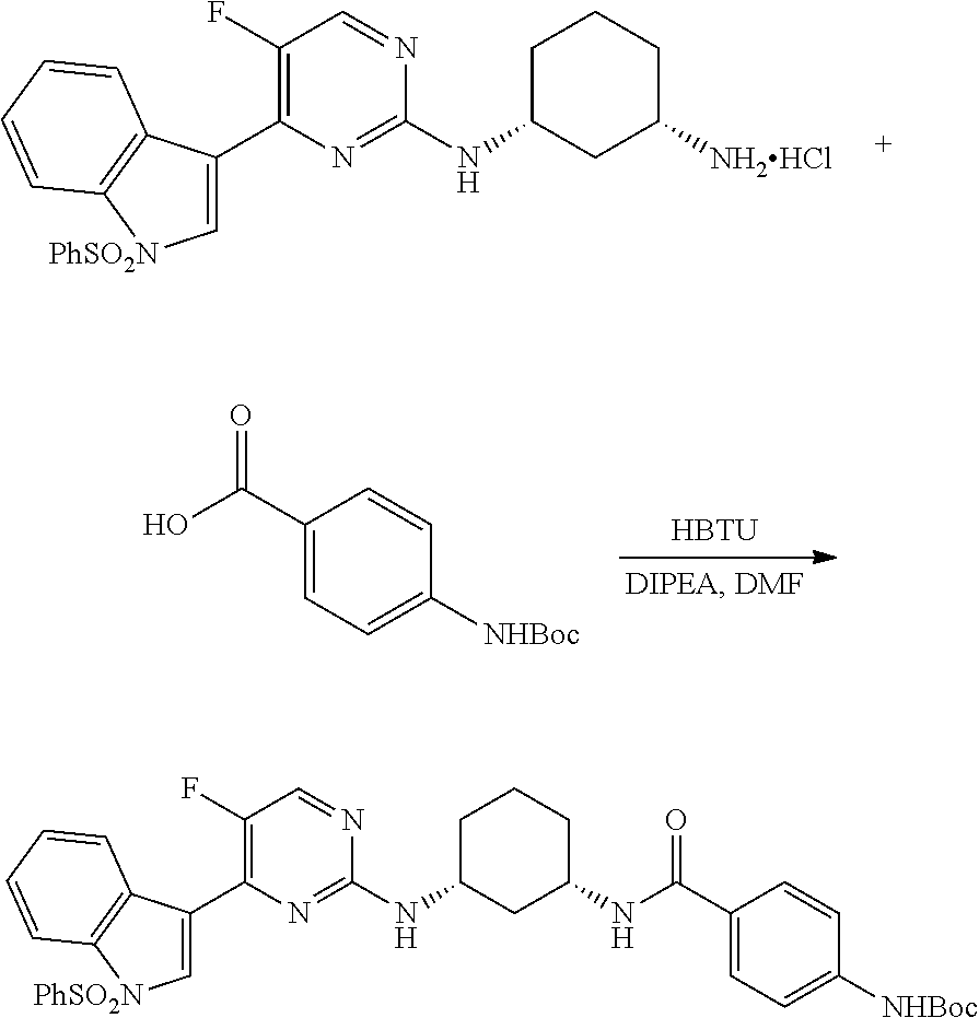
C1(F)=C(C2=C[PhSO2N]C3=C2C=CC=C3)N=C(NC2CC([NH2HCl])CCC2)N=C1.C1(C(O)=O)=CC=C([NHBoc])C=C1.[HBTU].C1(F)=C(C2=C[PhSO2N]C3=C2C=CC=C3)N=C(NC2CC(NC(C3=CC=C([NHBoc])C=C3)=O)CCC2)N=C1
